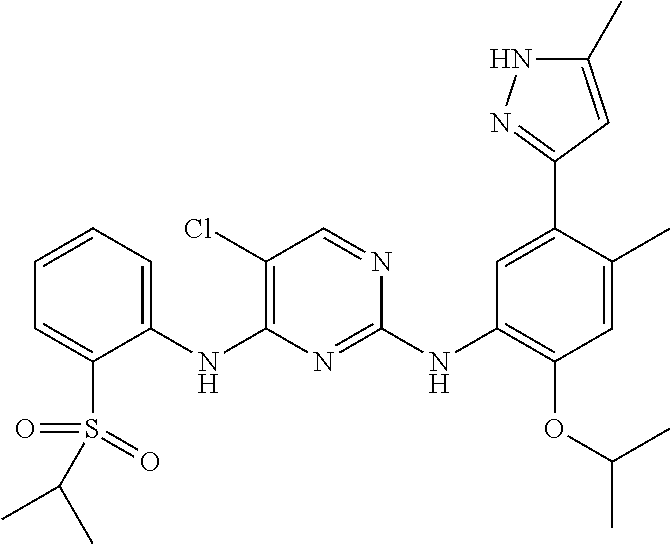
C1(NC2=C(Cl)C=NC(NC3=C(OC(C)C)C=C(C)C(C4=NNC(C)=C4)=C3)=N2)=CC=CC=C1S(=O)(=O)C(C)C
